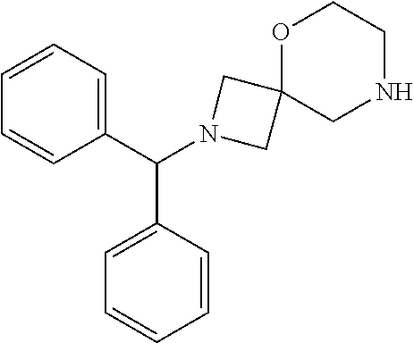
C1=CC=CC=C1C(C1=CC=CC=C1)N1CC2(C1)CNCCO2
